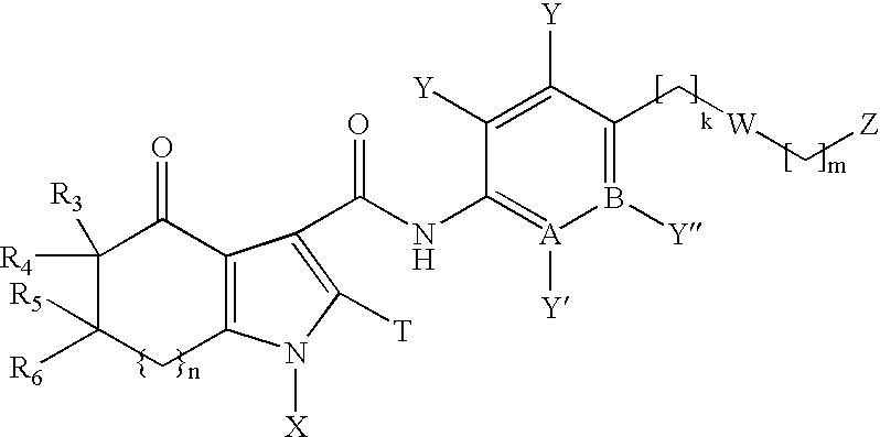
C12=C(C(=O)C([R4])([R3])C([R6])([R5])C1)C(C(=O)NC1=[A]([Y])B([Y])=C(C[W]C[Z])C([Y])=C1[Y])=C([T])N2[X]
